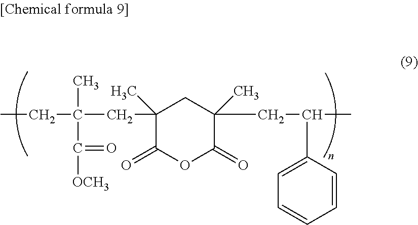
CCC(CC1(C)C(=O)OC(=O)C(CC(C)C2=CC=CC=C2)(C)C1)(C)C([OCH3])=O
